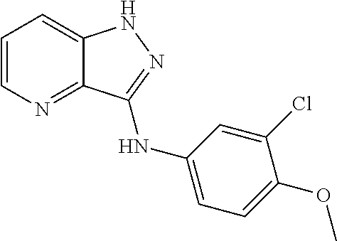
C1=CN=C2C(=C1)NN=C2NC1=CC=C(OC)C(Cl)=C1
